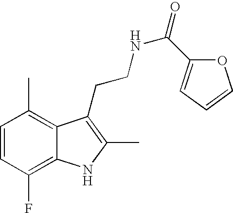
C1=CC(F)=C2C(=C1C)C(CCNC(=O)C1=CC=CO1)=C(C)N2
